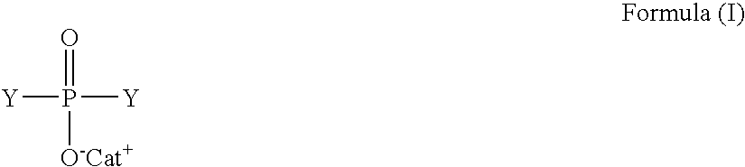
[Y]P([Y])(=O)[O-Cat+]
